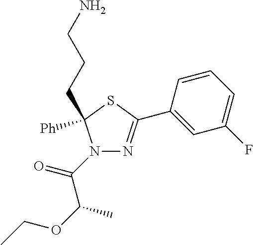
N1(C(C(OCC)C)=O)N=C(C2=CC(F)=CC=C2)SC1([Ph])CCCN
